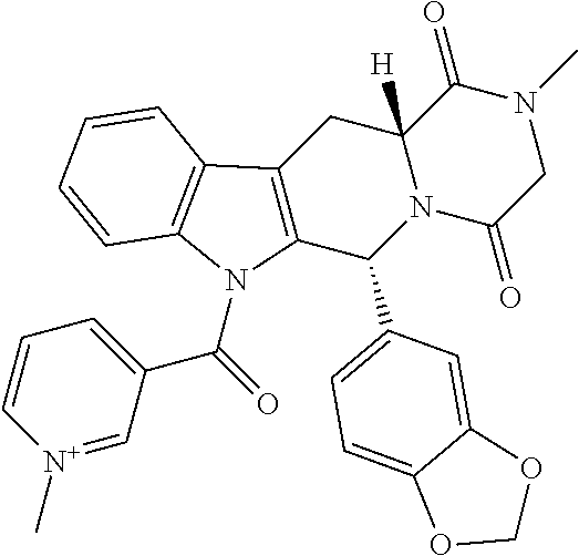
C12=C(C(C3=CC=C4C(=C3)OCO4)N3C([H])(C1)C(=O)N(C)CC3=O)N(C(=O)C1=CC=C[N+](C)=C1)C1=C2C=CC=C1
